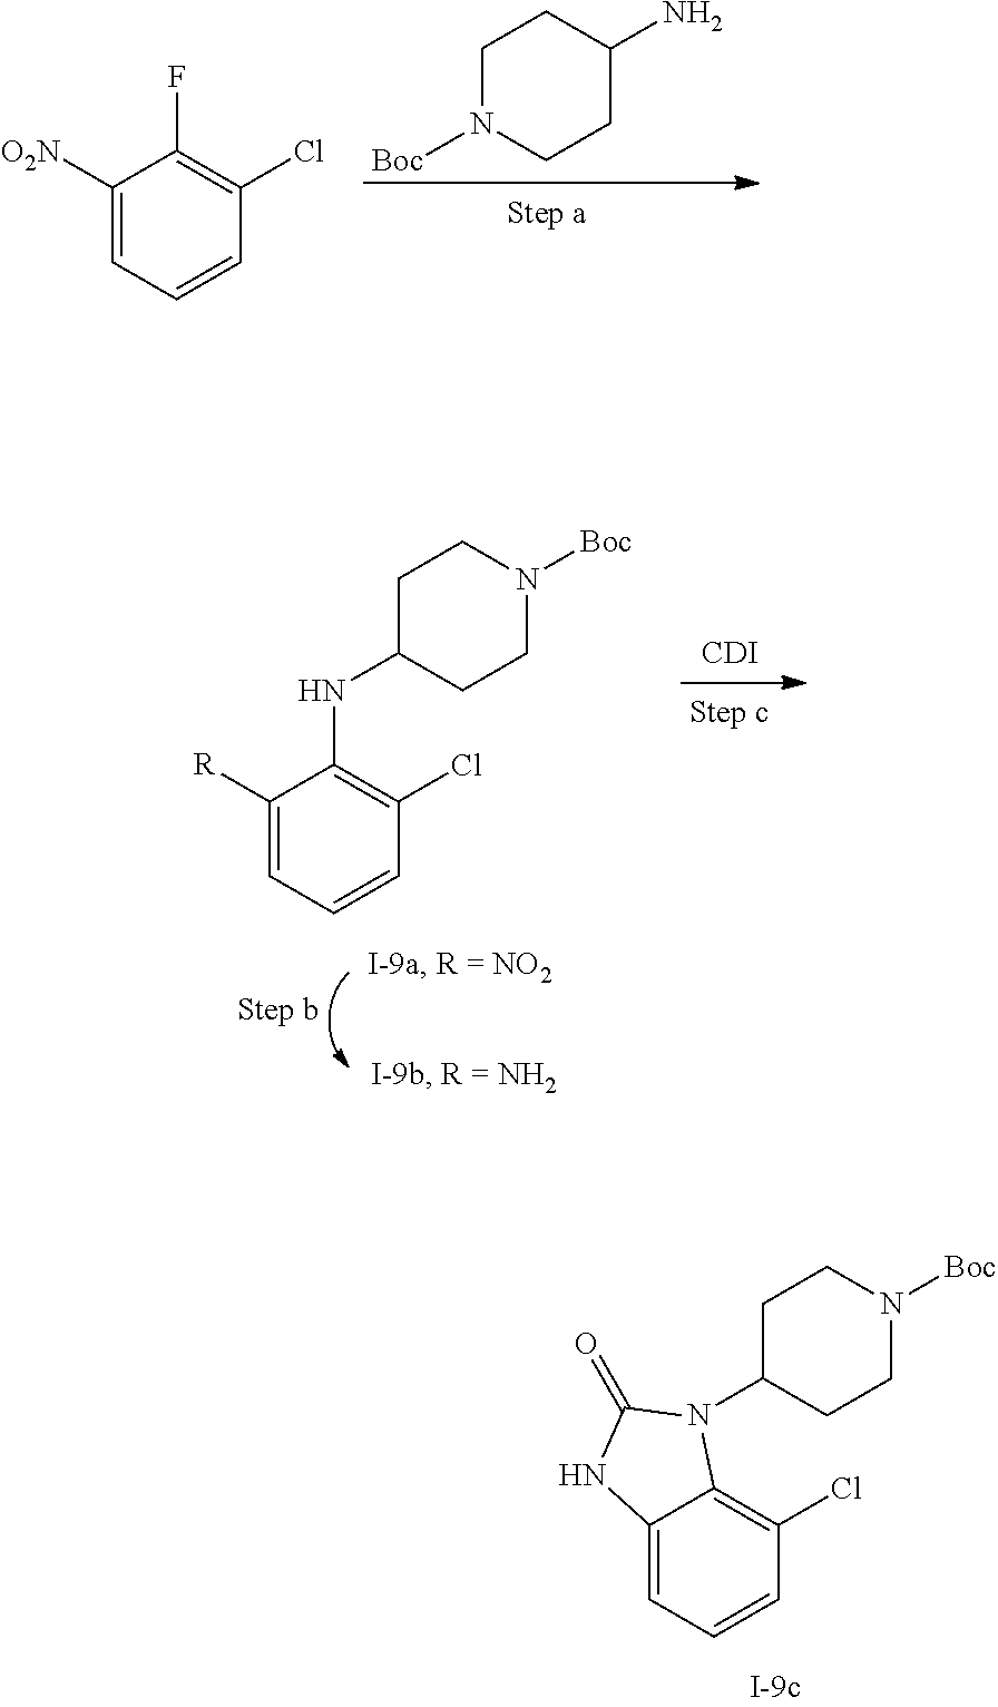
C1([O2N])=CC=CC(Cl)=C1F.C1N([Boc])CCC(N)C1.C1([R])=CC=CC(Cl)=C1NC1CCN([Boc])CC1.[CDI].C12=CC=CC(Cl)=C1N(C1CCN([Boc])CC1)C(=O)N2
